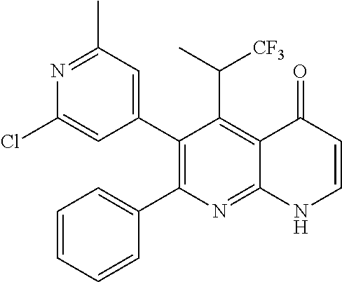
N1=C(C)C=C(C2=C(C3=CC=CC=C3)N=C3C(=C2C(C)[CF3])C(=O)C=CN3)C=C1Cl
